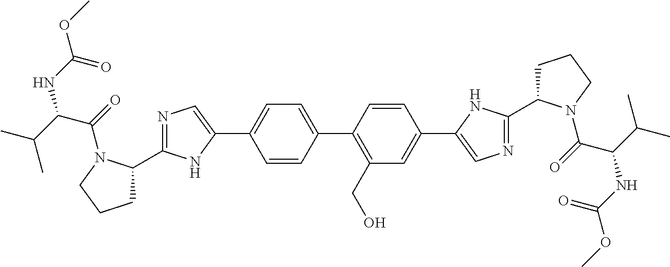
C1C(C2=NC=C(C3=CC=C(C4=C(CO)C=C(C5=CN=C(C6CCCN6C(=O)C(C(C)C)NC(OC)=O)N5)C=C4)C=C3)N2)N(C(=O)C(C(C)C)NC(OC)=O)CC1
